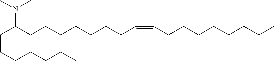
C(CCC(N(C)C)CCCCCCCC=CCCCCCCCC)CCCC
